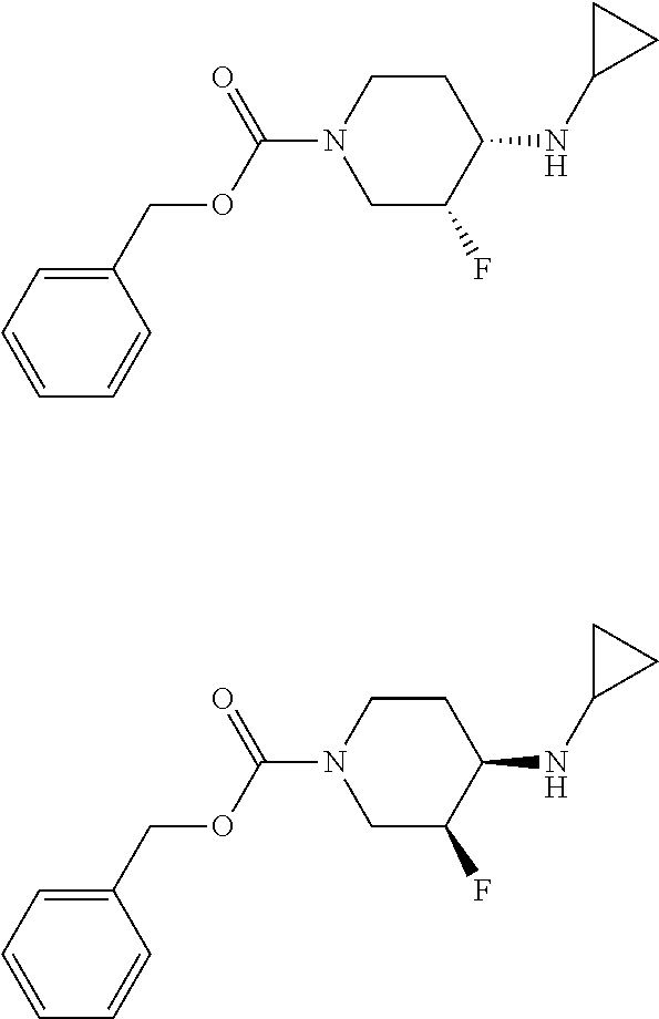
C1(COC(N2CC(F)C(NC3CC3)CC2)=O)=CC=CC=C1.C1(COC(N2CC(F)C(NC3CC3)CC2)=O)=CC=CC=C1
